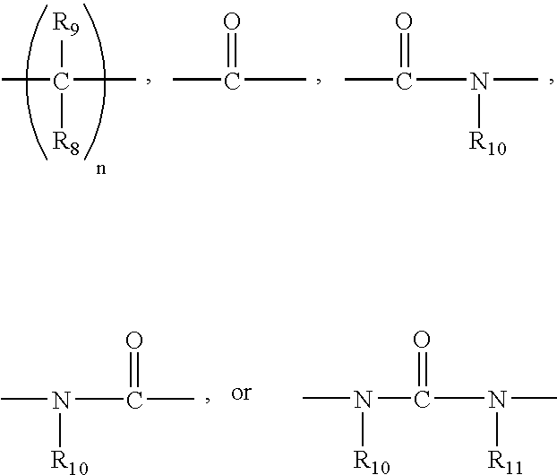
CC([R9])([R8])C.CC(=O)C.CC(=O)N([R10])C.N(C(=O)N([R11])C)([R10])C.CN(C(C)=O)[R10]
